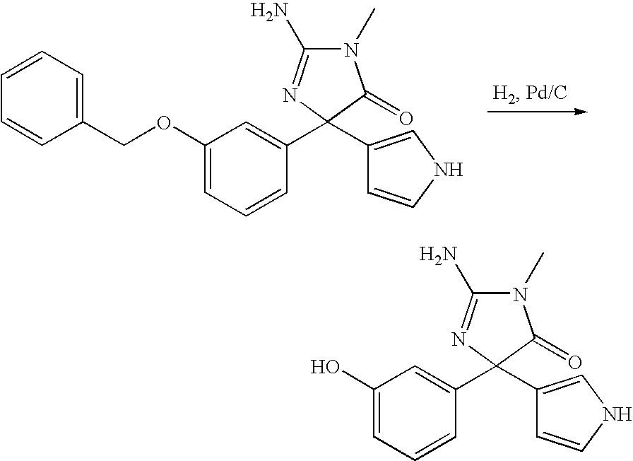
C1(OCC2=CC=CC=C2)=CC=CC(C2(C3=CNC=C3)C(=O)N(C)C(N)=N2)=C1.C1(O)=CC=CC(C2(C3=CNC=C3)C(=O)N(C)C(N)=N2)=C1
